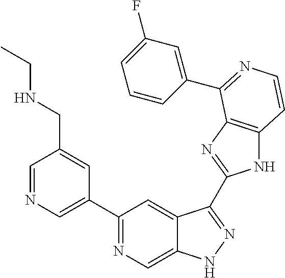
C1=NC=C(C2=NC=C3C(=C2)C(C2=NC4=C(N2)C=CN=C4C2=CC(F)=CC=C2)=NN3)C=C1CNCC
